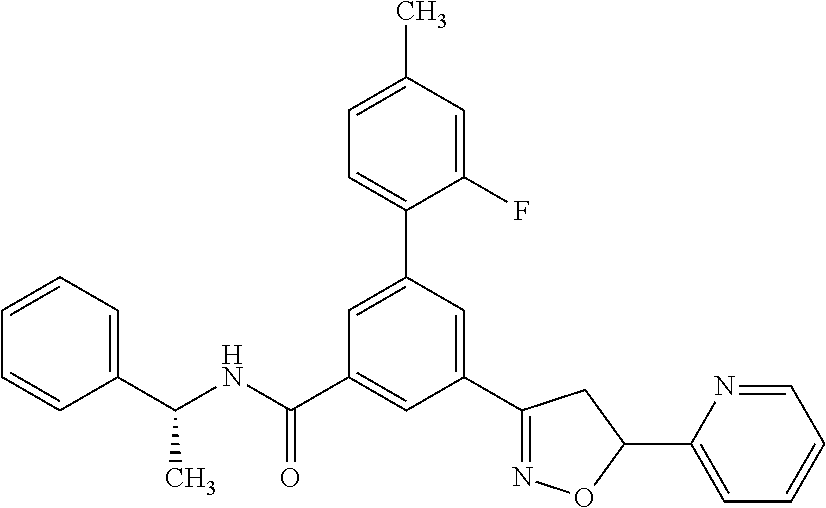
C1(C(NC(C2=CC(C3=NOC(C4=CC=CC=N4)C3)=CC(C3=CC=C(C)C=C3F)=C2)=O)C)=CC=CC=C1
